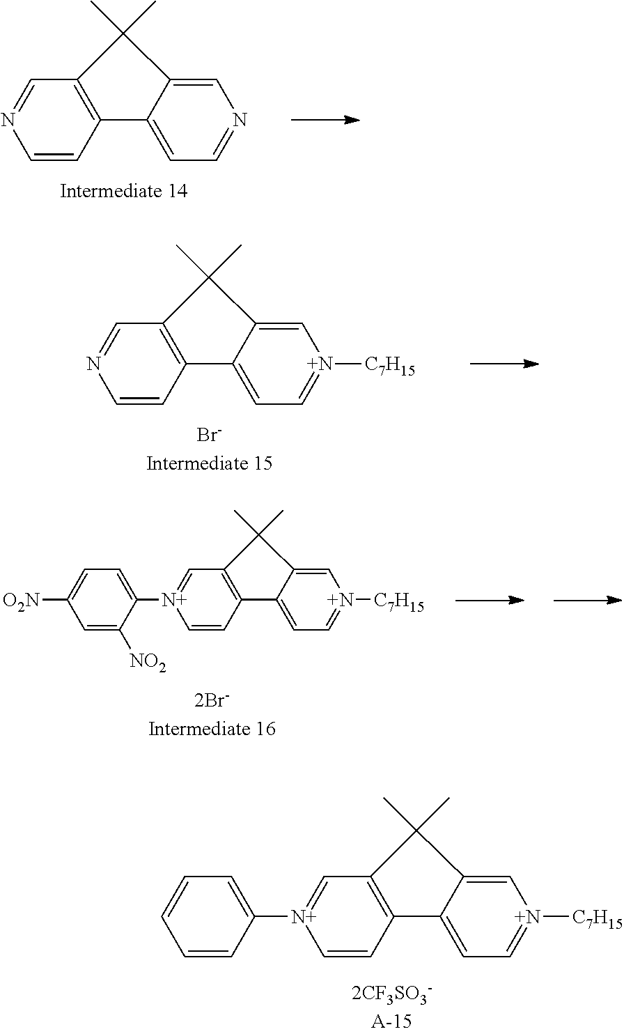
C1=CC2=C(C=N1)C(C)(C)C1=CN=CC=C21.C1=CC2=C(C=N1)C(C)(C)C1=C[N+]([C7H15])=CC=C21.C1=CC2=C(C=[N+]1C1=CC=C([O2N])C=C1[NO2])C(C)(C)C1=C[N+]([C7H15])=CC=C21.C1=CC2=C(C=[N+]1C1=CC=CC=C1)C(C)(C)C1=C[N+]([C7H15])=CC=C21
